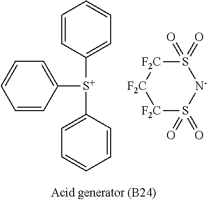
C1=CC([S+](C2=CC=CC=C2)C2=CC=CC=C2)=CC=C1.S1(=O)(=O)[F2C][F2C][F2C]S(=O)(=O)[N-]1
